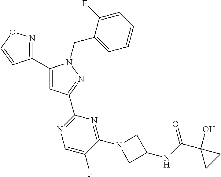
C1(C2=NOC=C2)=CC(C2=NC=C(F)C(N3CC(NC(C4(O)CC4)=O)C3)=N2)=NN1CC1=CC=CC=C1F
